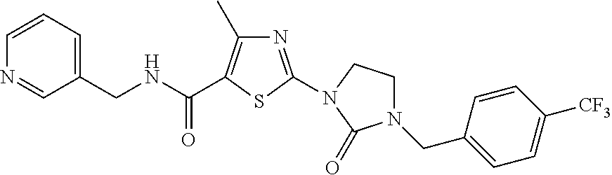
C1=CC(CN2CCN(C3=NC(C)=C(C(NCC4=CC=CN=C4)=O)S3)C2=O)=CC=C1[CF3]
